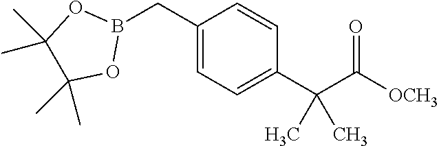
C1(CB2OC(C)(C)C(C)(C)O2)=CC=C(C(C([OCH3])=O)(C)C)C=C1
